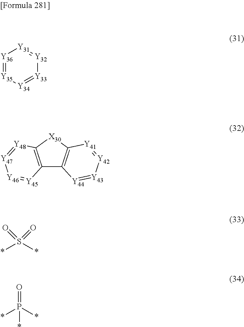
[Y36]1=[Y35][Y34]=[Y33][Y32]=[Y31]1.C12=C([X30]C3=C1[Y44]=[Y43][Y42]=[Y41]3)[Y48]=[Y47][Y46]=[Y45]2.O=S(=O)(*)*.P(*)(*)(*)=O
